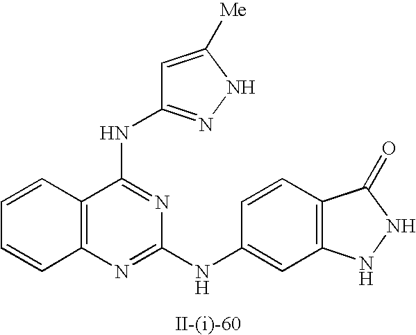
C12=C(N=C(NC3=CC4=C(C=C3)C(=O)NN4)N=C1NC1=NNC([Me])=C1)C=CC=C2
